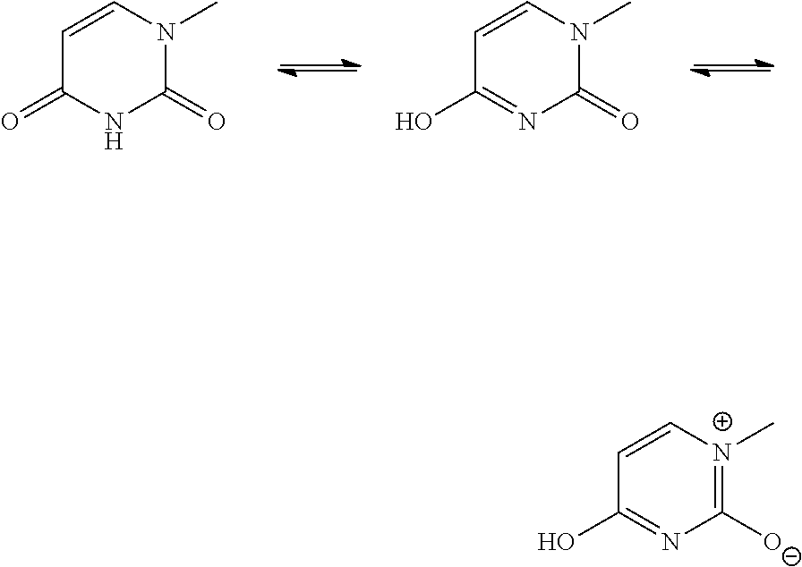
C1=CN(C)C(=O)NC1=O.C1=CN(C)C(=O)N=C1O.C1=C[N+](C)=C([O-])N=C1O
